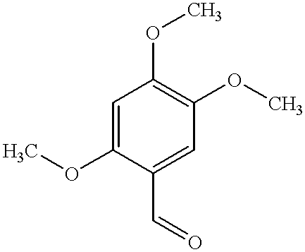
C1=C(OC)C(C=O)=CC(OC)=C1OC
